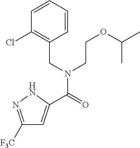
C1([F3C])=NNC(C(=O)N(CC2=C(Cl)C=CC=C2)CCOC(C)C)=C1
